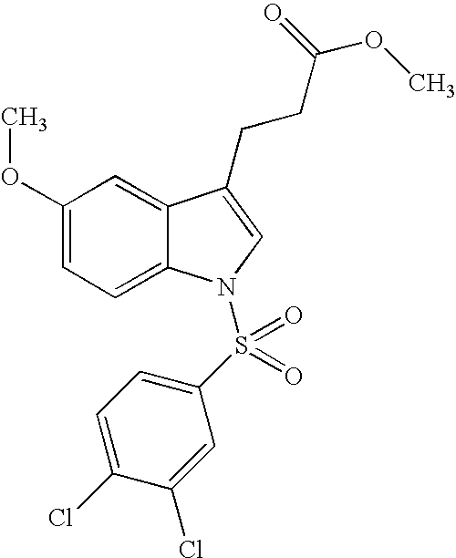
C1(OC)=CC=C2C(=C1)C(CCC(OC)=O)=CN2S(C1=CC=C(Cl)C(Cl)=C1)(=O)=O
